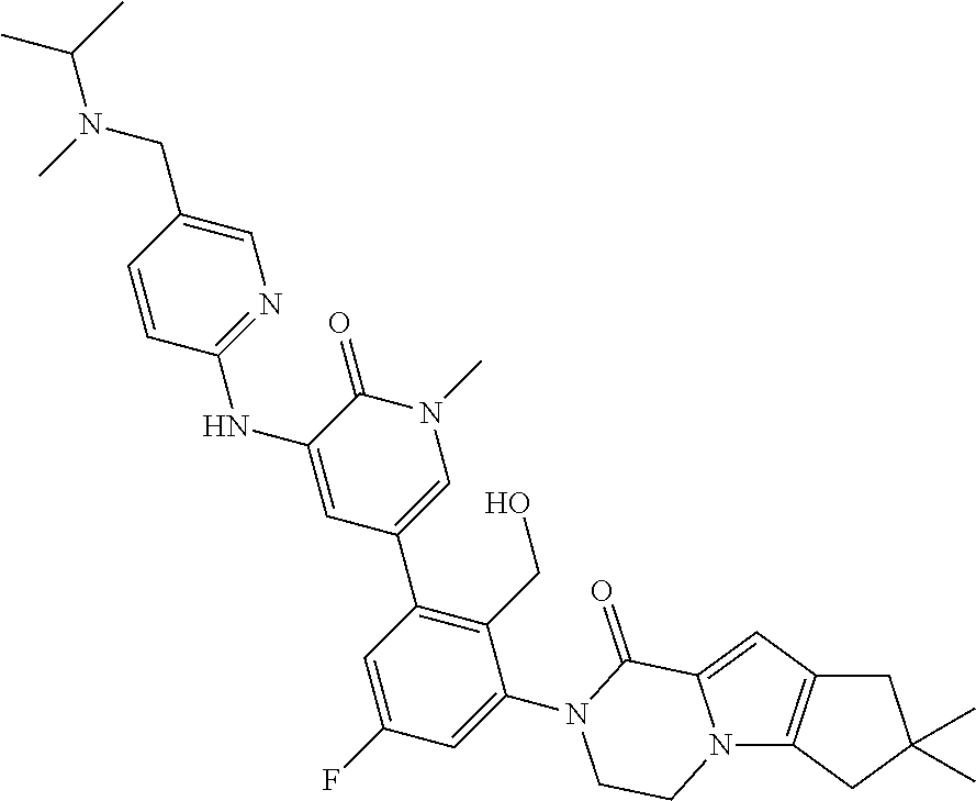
N12C3=C(C=C1C(=O)N(C1=CC(F)=CC(C4=CN(C)C(=O)C(NC5=NC=C(CN(C(C)C)C)C=C5)=C4)=C1CO)CC2)CC(C)(C)C3
